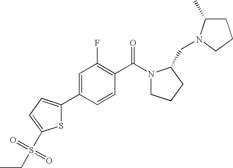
C1=CC(C2=CC=C(S(CC)(=O)=O)S2)=CC(F)=C1C(N1CCCC1CN1C(C)CCC1)=O
